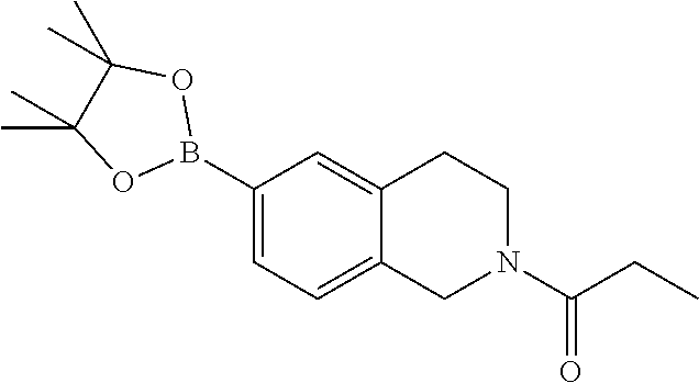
C12=CC(B3OC(C)(C)C(C)(C)O3)=CC=C1CN(C(CC)=O)CC2
